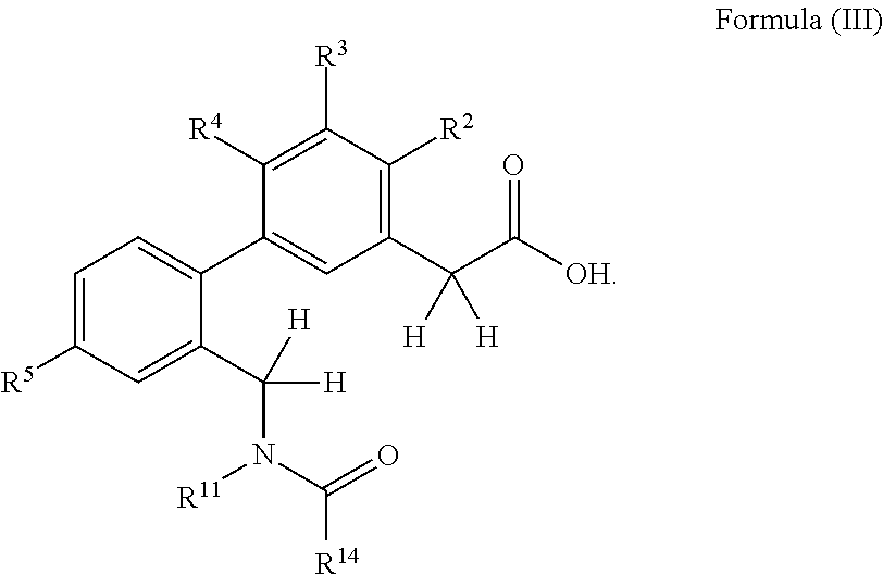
C1=C([R5])C=C(C([H])([H])N(C(=O)[R14])[R11])C(C2=CC(C(C([OH])=O)([H])[H])=C([R2])C([R3])=C2[R4])=C1
